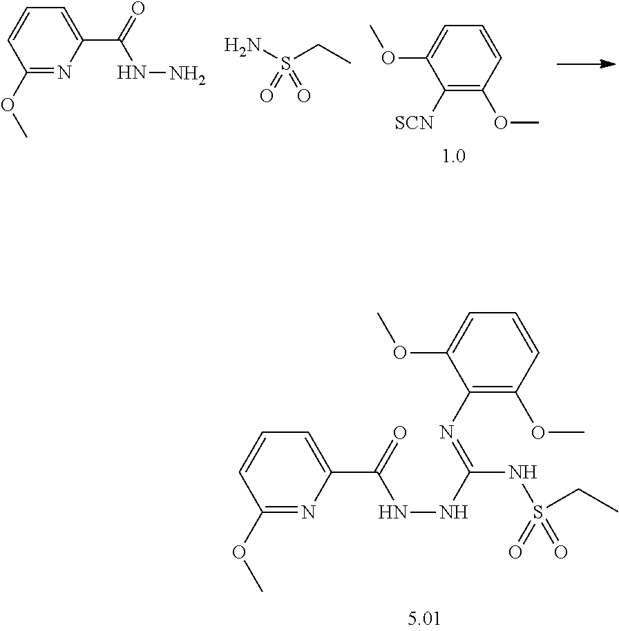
C1([SCN])=C(OC)C=CC=C1OC.C1(OC)=NC(C(NN)=O)=CC=C1.NS(CC)(=O)=O.C1(N=C(NNC(C2=CC=CC(OC)=N2)=O)NS(=O)(=O)CC)=C(OC)C=CC=C1OC
